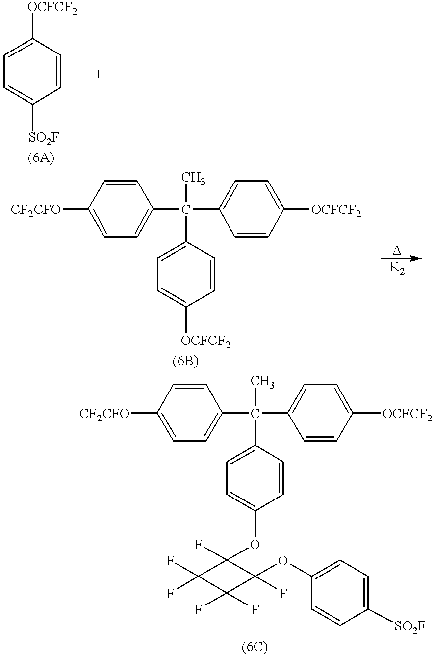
C1=C([SO2F])C=CC([OCFCF2])=C1.[CF2CFO]C1=CC=C(C(C2=CC=C([OCFCF2])C=C2)(C)C2=CC=C([OCFCF2])C=C2)C=C1.[CF2CFO]C1=CC=C(C(C2=CC=C([OCFCF2])C=C2)(C)C2=CC=C(OC3(F)C(F)(F)C(F)(F)C3(OC3=CC=C([SO2F])C=C3)F)C=C2)C=C1
